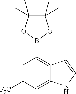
C1=C([F3C])C=C2C(=C1B1OC(C)(C)C(C)(C)O1)C=CN2
